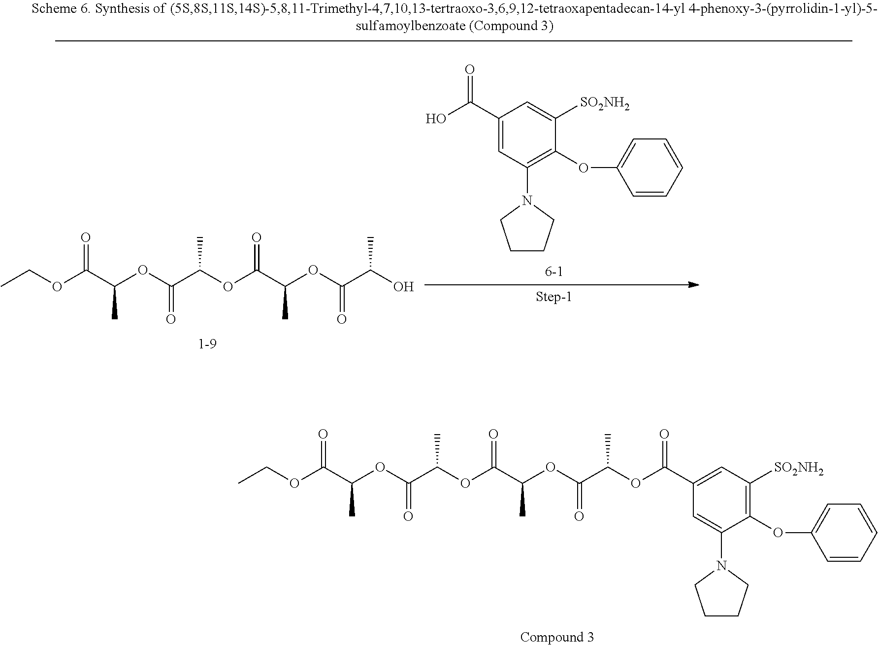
O=C(C(OC(C(OC(C(OC(C(OC(C1=CC([SO2NH2])=C(OC2=CC=CC=C2)C(N2CCCC2)=C1)=O)C)=O)C)=O)C)=O)C)OCC.O=C(C(OC(C(OC(C(OC(C(O)C)=O)C)=O)C)=O)C)OCC.C1(C(O)=O)=CC(N2CCCC2)=C(OC2=CC=CC=C2)C([SO2NH2])=C1
